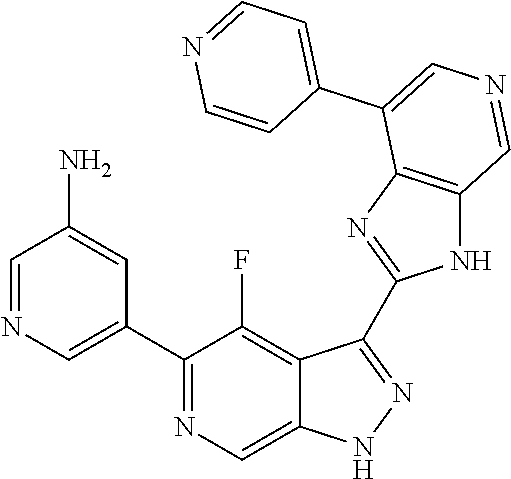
C1(C2=CN=CC(N)=C2)=NC=C2C(=C1F)C(C1=NC3=C(N1)C=NC=C3C1=CC=NC=C1)=NN2
